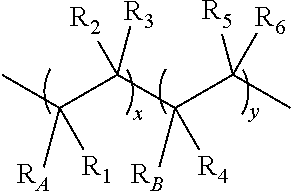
CC(C(C(C(C)([R5])[R6])([RB])[R4])([R3])[R2])([RA])[R1]
